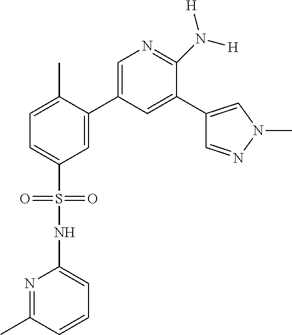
C1=C(C)C(C2=CN=C(N([H])[H])C(C3=CN(C)N=C3)=C2)=CC(S(=O)(=O)NC2=CC=CC(C)=N2)=C1
